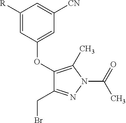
C1(OC2=CC([CN])=CC([R])=C2)=C(C)N(C(C)=O)N=C1CBr
